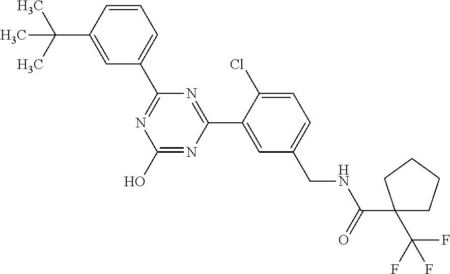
C1(C2=NC(O)=NC(C3=CC(CNC(=O)C4(C(F)(F)F)CCCC4)=CC=C3Cl)=N2)=CC=CC(C(C)(C)C)=C1
